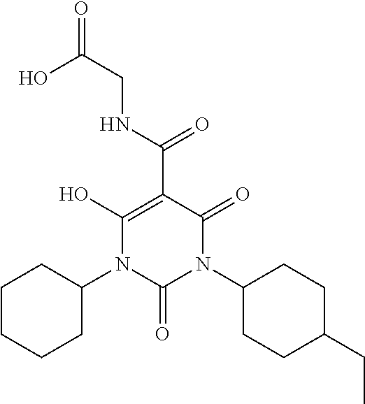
OC(CNC(C1=C(O)N(C2CCCCC2)C(=O)N(C2CCC(CC)CC2)C1=O)=O)=O
